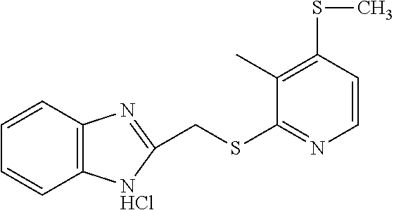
C12=C(C=CC=C1)N=C(CSC1=NC=CC(SC)=C1C)[NHCl]2
